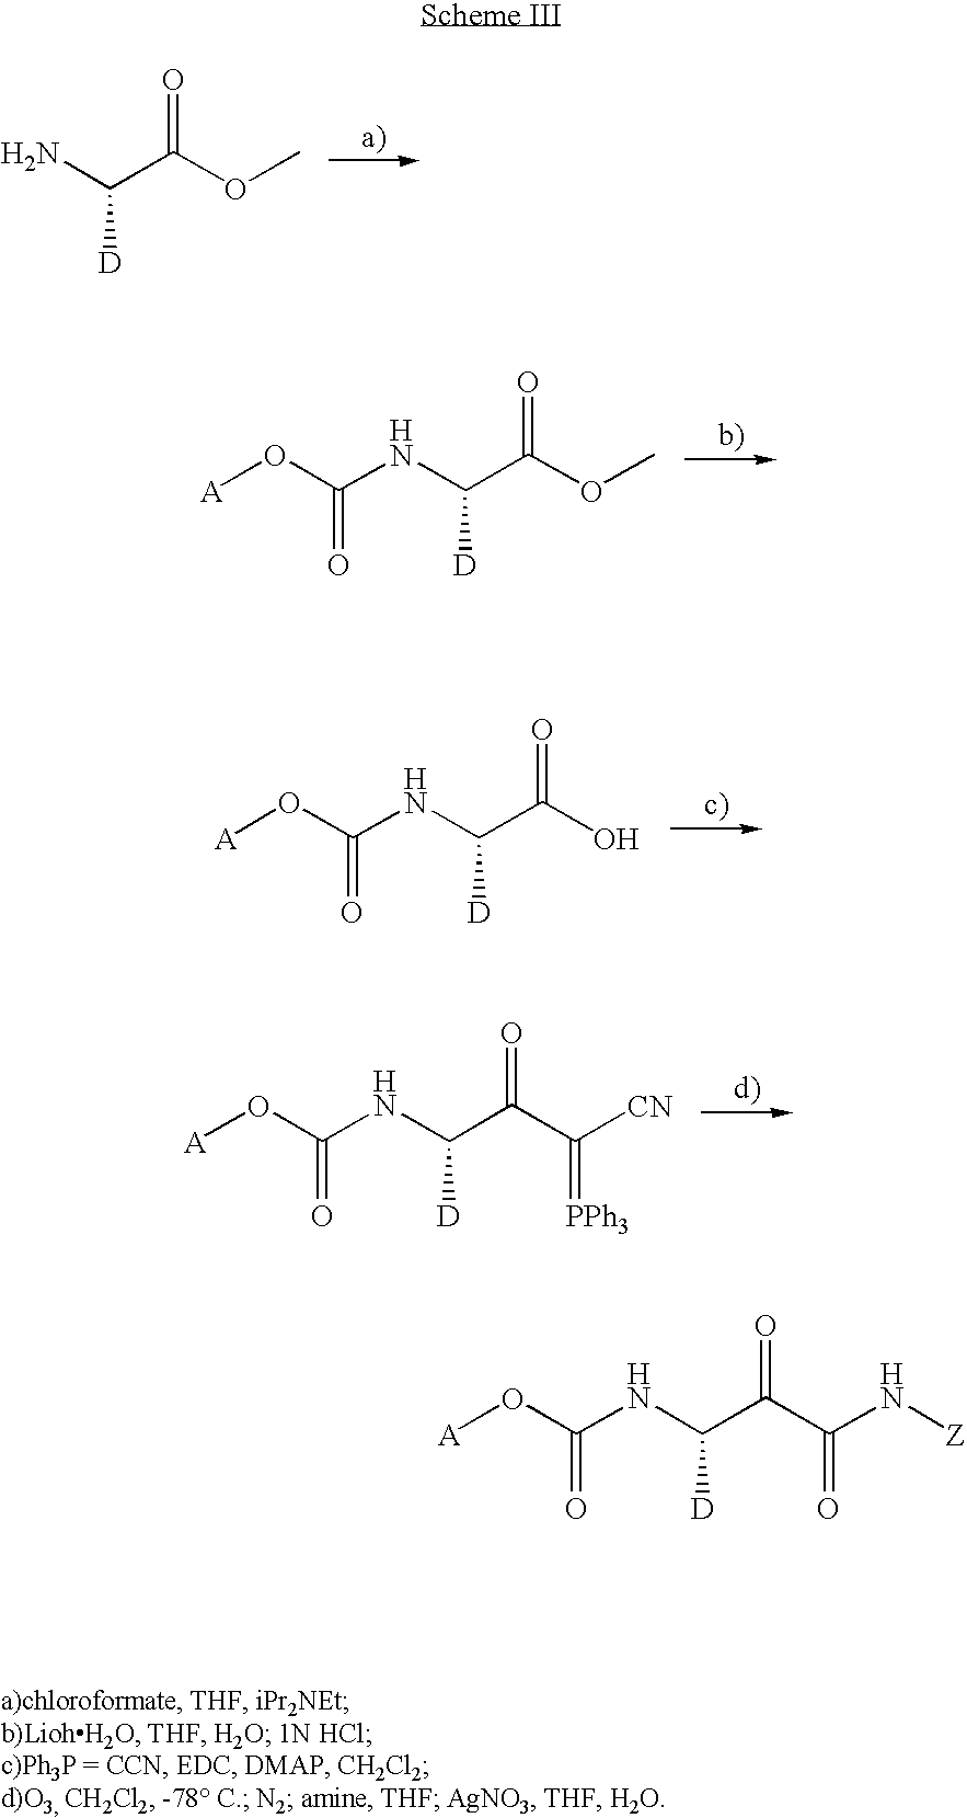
[D]C(C(OC)=O)N.[D]C(C(OC)=O)NC(O[A])=O.[D]C(C(C([CN])=[PPh3])=O)NC(O[A])=O.[D]C(C(O)=O)NC(O[A])=O.[D]C(C(C(N[Z])=O)=O)NC(O[A])=O
